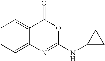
C1=CC=C2C(=C1)C(=O)OC(NC1CC1)=N2
